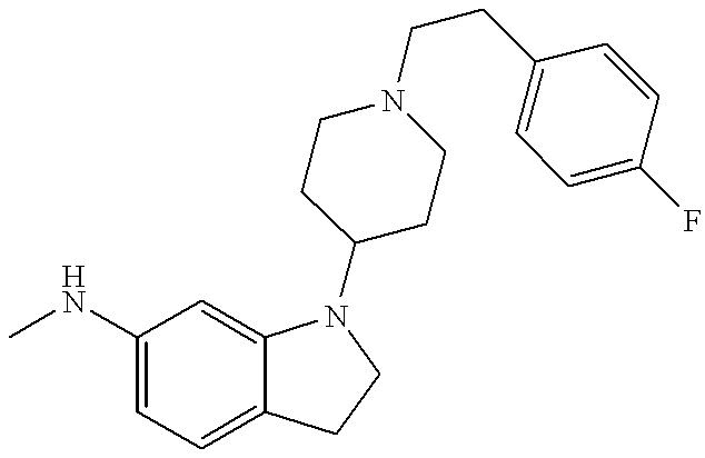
C1(NC)=CC=C2C(=C1)N(C1CCN(CCC3=CC=C(F)C=C3)CC1)CC2
